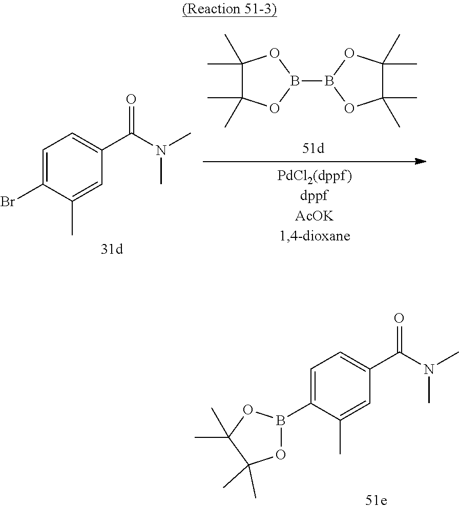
C1=C(Br)C(C)=CC(C(N(C)C)=O)=C1.C1(C)(C)C(C)(C)OB(B2OC(C)(C)C(C)(C)O2)O1.C1=C(B2OC(C)(C)C(C)(C)O2)C(C)=CC(C(N(C)C)=O)=C1
